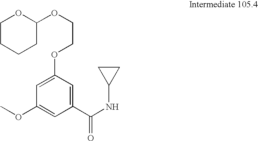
C1=C(OCCOC2OCCCC2)C=C(C(NC2CC2)=O)C=C1OC
